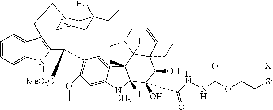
C1=CC=C2C(=C1)C1=C(N2)C([MeO2C])(C2=C(OC)C=C3C(=C2)C24C([H])([NCH3]3)C(O)(C(NNC(OCCS[X])=O)=O)C(O)C3(CC)C2([H])N(CC4)CC=C3)CC2CN(CC(O)(CC)C2)CC1
